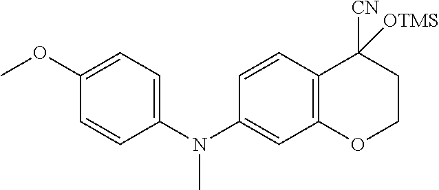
C1(N(C2=CC3=C(C=C2)C([CN])([OTMS])CCO3)C)=CC=C(OC)C=C1
